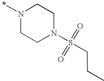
N1(C)CCN(S(CCC)(=O)=O)CC1
